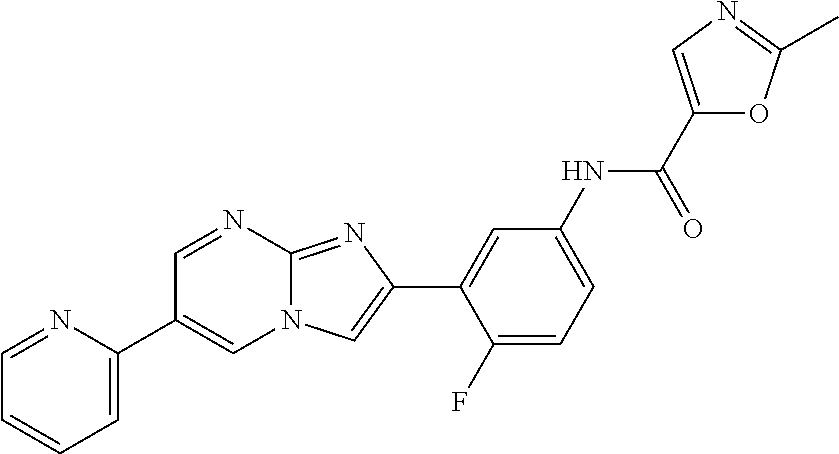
C1=NC2=NC(C3=CC(NC(C4=CN=C(C)O4)=O)=CC=C3F)=CN2C=C1C1=CC=CC=N1
